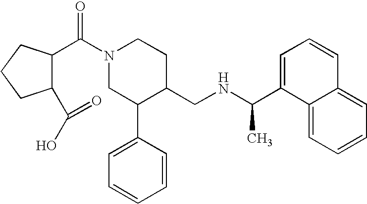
C1(C(O)=O)C(C(N2CC(C3=CC=CC=C3)C(CNC(C3=CC=CC4=CC=CC=C34)C)CC2)=O)CCC1
